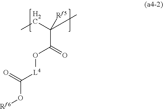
CCC(C)(C(=O)O[L4]C(O[Rf6])=O)[Rf5]
